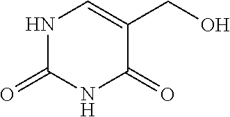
N1C(=O)NC(=O)C(CO)=C1
